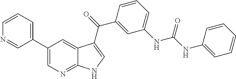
C1(C2=CN=C3C(=C2)C(C(C2=CC(NC(=O)NC4=CC=CC=C4)=CC=C2)=O)=CN3)=CC=CN=C1
